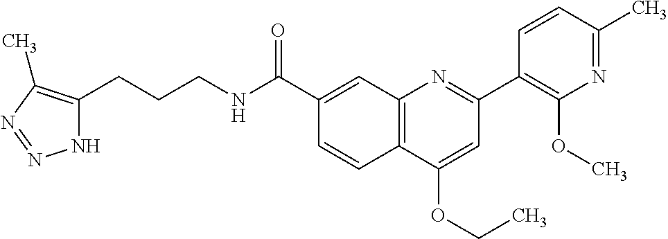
C1(C(NCCCC2=C(C)N=NN2)=O)=CC2=C(C=C1)C(OCC)=CC(C1=C(OC)N=C(C)C=C1)=N2
